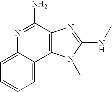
N1=C(N)C2=C(C3=CC=CC=C13)N(C)C(NC)=N2
